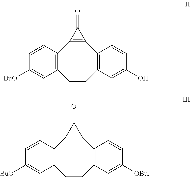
C12=C(CCC3=C(C4=C1C4=O)C=CC(O)=C3)C=C([BuO])C=C2.C12=C(CCC3=C(C4=C1C4=O)C=CC([OBu])=C3)C=C([BuO])C=C2
